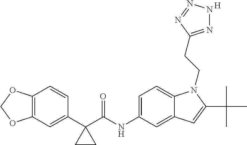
C12=C(C=C(C3(C(NC4=CC=C5C(=C4)C=C(C(C)(C)C)N5CCC4=NNN=N4)=O)CC3)C=C1)OCO2.[H]
